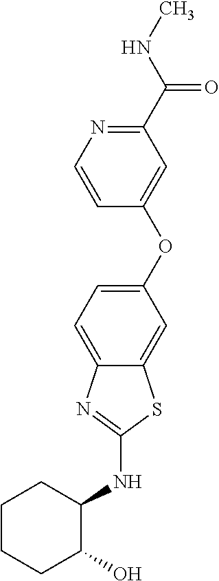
C1=CN=C(C(NC)=O)C=C1OC1=CC=C2C(=C1)SC(NC1CCCCC1O)=N2
